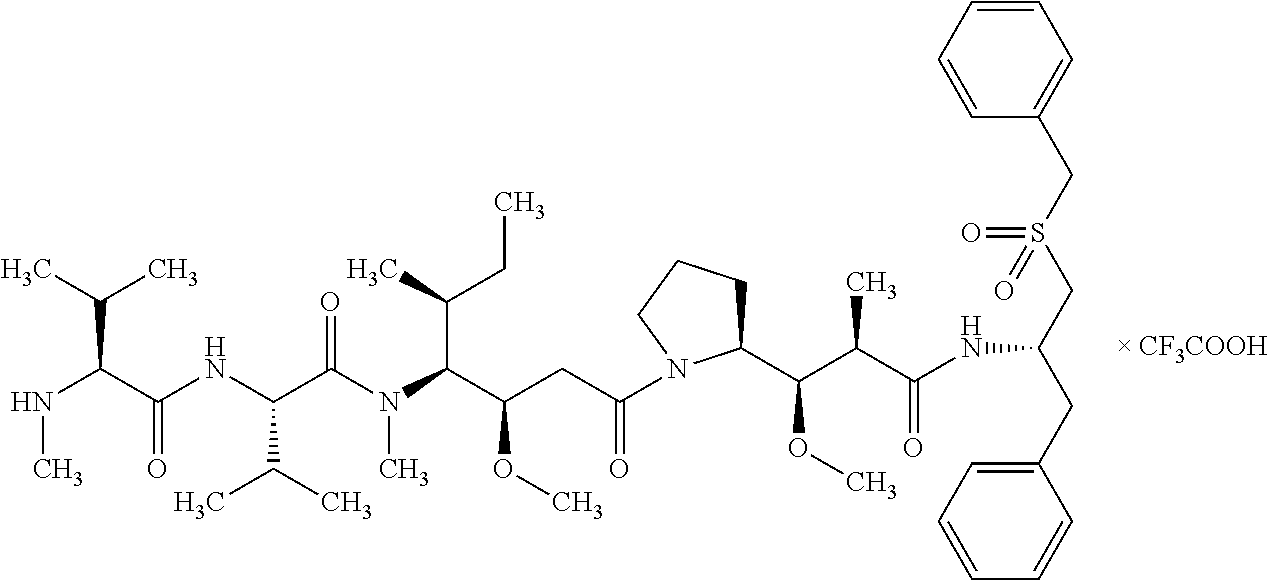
C(NC)(C(NC(C(N(C)C(C(C)CC)C(CC(=O)N1C(C(C(C(NC(CS(CC2=CC=CC=C2)(=O)=O)CC2=CC=CC=C2)=O)C)OC)CCC1)OC)=O)C(C)C)=O)C(C)C
